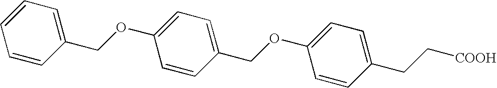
C1(CC[COOH])=CC=C(OCC2=CC=C(OCC3=CC=CC=C3)C=C2)C=C1
